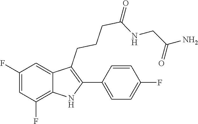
C(CCCC1=C(C2=CC=C(F)C=C2)NC2=C(F)C=C(F)C=C12)(=O)NCC(N)=O
